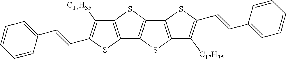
C12=C(SC3=C1SC1=C3SC(C=CC3=CC=CC=C3)=C1[C17H35])C([C17H35])=C(C=CC1=CC=CC=C1)S2
